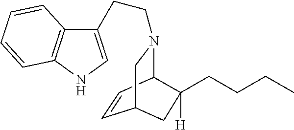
C12=C(NC=C1CCN1C3C=CC(C1)CC3(CCCC)[H])C=CC=C2
